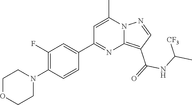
C12=C(C(=O)NC(C)[CF3])C=NN1C(C)=CC(C1=CC(F)=C(N3CCOCC3)C=C1)=N2
